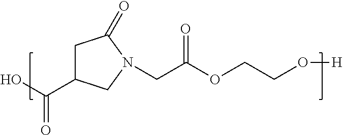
C1C(C(O)=O)CN(CC(OCCO[H])=O)C1=O
